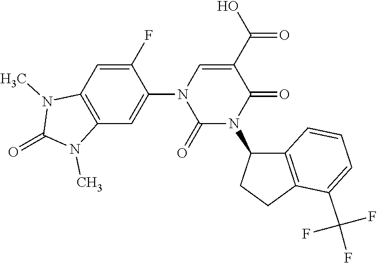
C1(N2C(=O)N(C3C4=C(CC3)C(C(F)(F)F)=CC=C4)C(=O)C(C(O)=O)=C2)=CC2=C(C=C1F)N(C)C(=O)N2C
